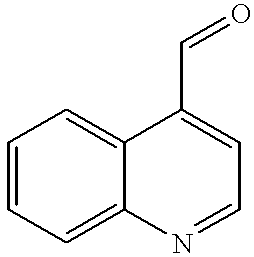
C1=CC=C2C(=C1)C(C=O)=CC=N2
